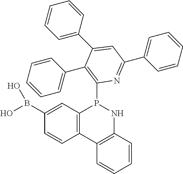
C12=C(C=C(B(O)O)C=C1)P(C1=C(C3=CC=CC=C3)C(C3=CC=CC=C3)=CC(C3=CC=CC=C3)=N1)NC1=C2C=CC=C1
